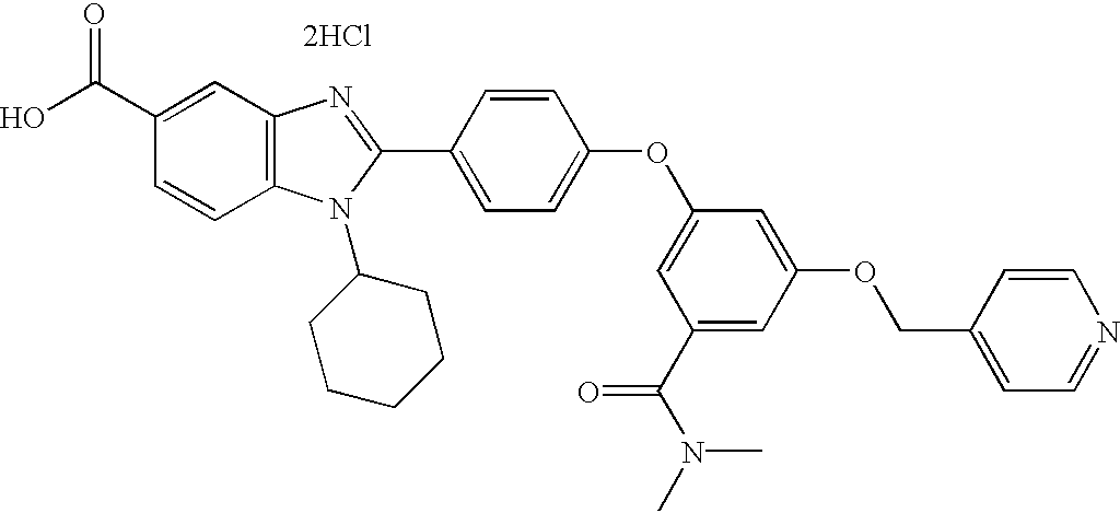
OC(C1=CC2=C(C=C1)N(C1CCCCC1)C(C1=CC=C(OC3=CC(C(N(C)C)=O)=CC(OCC4=CC=NC=C4)=C3)C=C1)=N2)=O.[2HCl]
